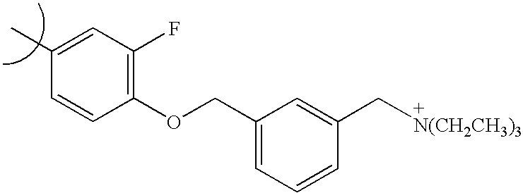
C1(COC2=C(F)C=C(C)C=C2)=CC=CC(C[+N(CH2CH3)3])=C1
